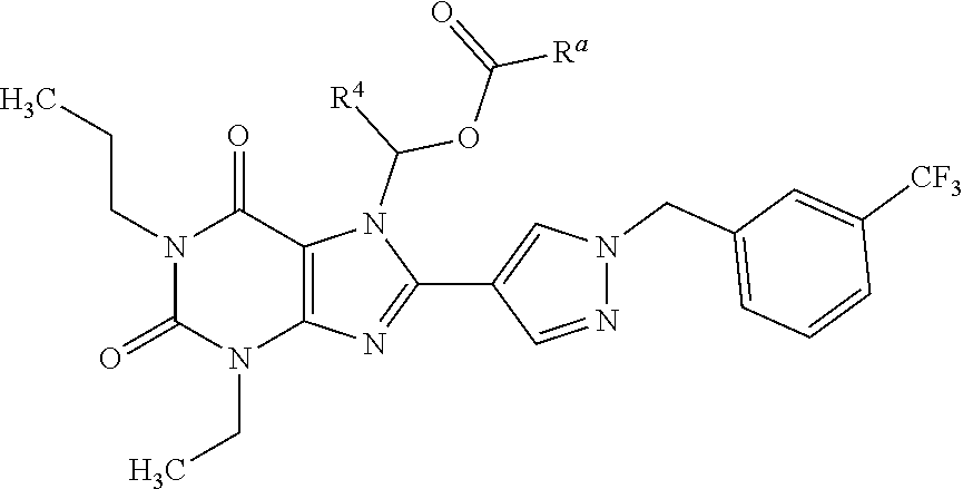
N1(CCC)C(=O)N(CC)C2=C(C1=O)N(C(OC(=O)[Ra])[R4])C(C1=CN(CC3=CC=CC([CF3])=C3)N=C1)=N2
